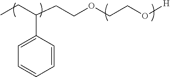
CCC(CCOCCO[H])C1=CC=CC=C1
